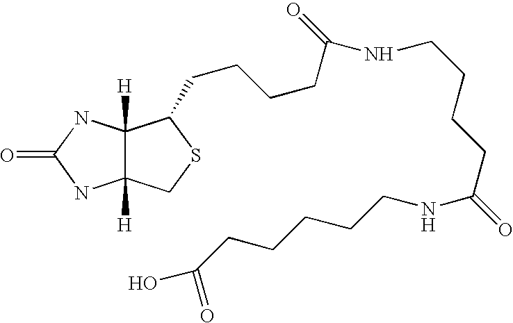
C12([H])C([H])(NC(=O)N1)C(CCCCC(=O)NCCCCC(=O)NCCCCCC(O)=O)SC2
